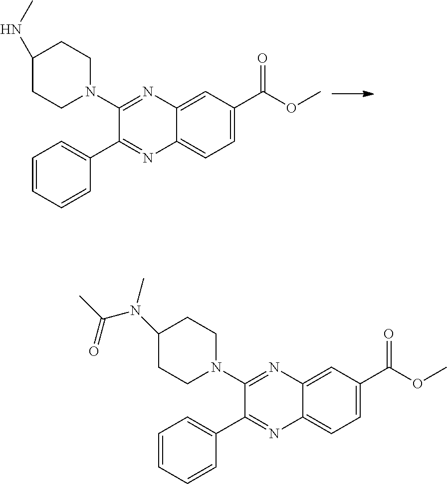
C12=CC(C(OC)=O)=CC=C1N=C(C1=CC=CC=C1)C(N1CCC(NC)CC1)=N2.C12=CC(C(OC)=O)=CC=C1N=C(C1=CC=CC=C1)C(N1CCC(N(C)C(C)=O)CC1)=N2
